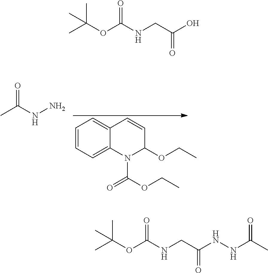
C1=CC=C2C(=C1)C=CC(OCC)N2C(=O)OCC.CC(NN)=O.C(OC(NCC(O)=O)=O)(C)(C)C.C(OC(NCC(NNC(C)=O)=O)=O)(C)(C)C
